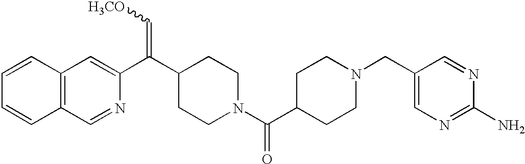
C1=CC2=C(C=C1)C=NC(C(=C[H3CO])C1CCN(C(=O)C3CCN(CC4=CN=C(N)N=C4)CC3)CC1)=C2
